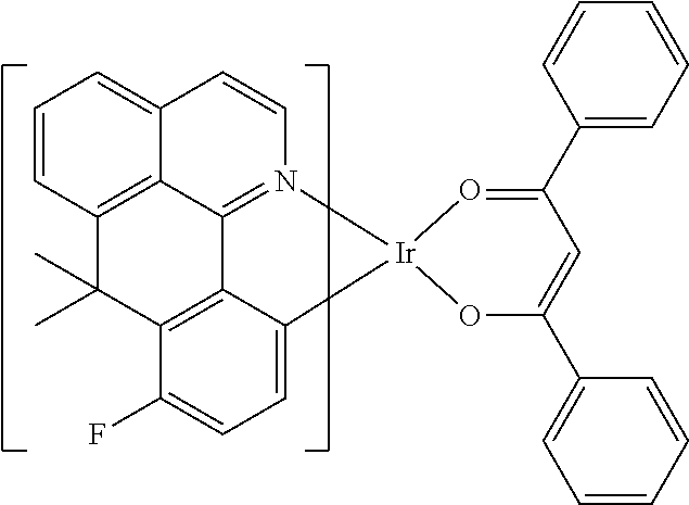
C12=CC=CC3=C1C1=N(C=C2)[Ir]2(C4=CC=C(F)C(=C14)C3(C)C)O=C(C1=CC=CC=C1)C=C(C1=CC=CC=C1)O2
